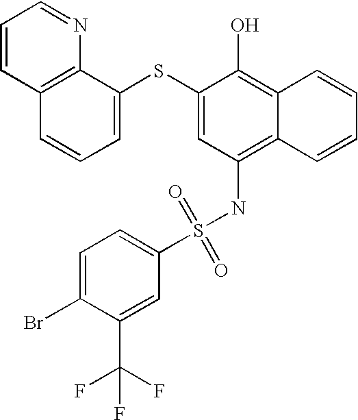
C1=CC2=C(N=C1)C(SC1=CC(NS(=O)(=O)C3=CC=C(Br)C(C(F)(F)F)=C3)=C3C(=C1O)C=CC=C3)=CC=C2
